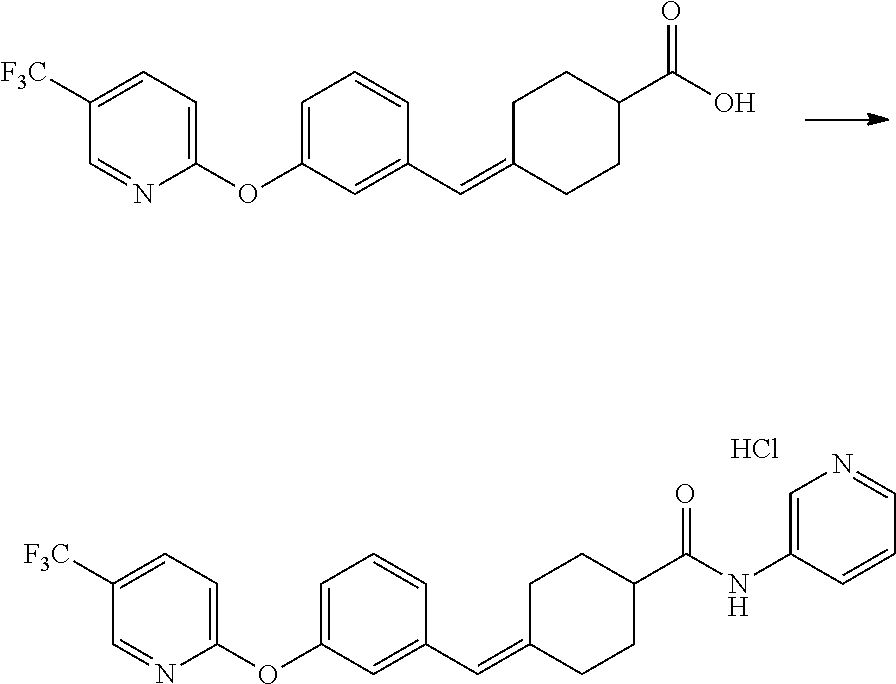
C1(OC2=CC=CC(C=C3CCC(C(O)=O)CC3)=C2)=CC=C([F3C])C=N1.C1(OC2=CC=CC(C=C3CCC(C(NC4=CN=CC=C4)=O)CC3)=C2)=CC=C([F3C])C=N1.Cl
